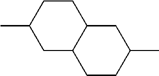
C1C(C)CC2C(CC(C)CC2)C1
